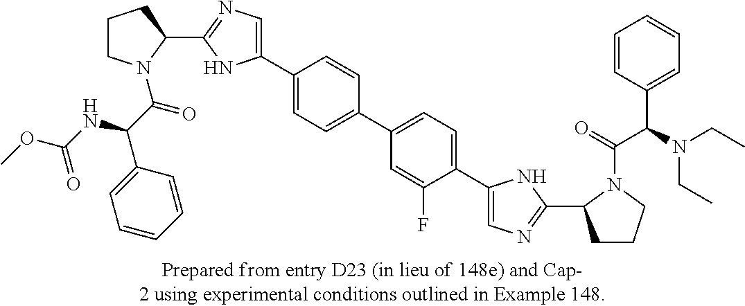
C1CN(C(C(NC(OC)=O)C2=CC=CC=C2)=O)C(C2=NC=C(C3=CC=C(C4=CC=C(C5=CN=C(C6CCCN6C(=O)C(N(CC)CC)C6=CC=CC=C6)N5)C(F)=C4)C=C3)N2)C1
